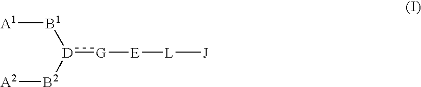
[D](:[G][E][L][J])([B2][A2])[B1][A1]
